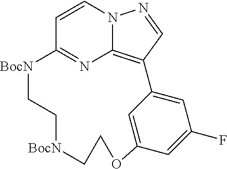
C1=CC2=NC3=C(C=NN13)C1=CC(F)=CC(=C1)OCC[BocN]CC[BocN]2
